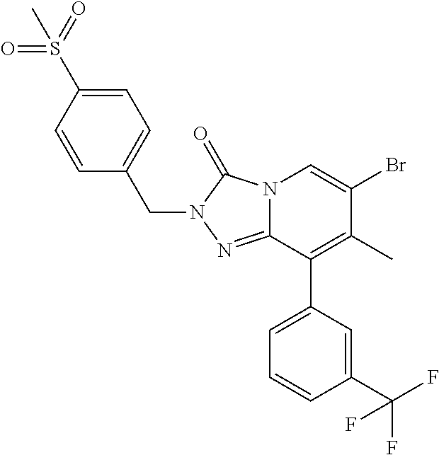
N12C(=NN(CC3=CC=C(S(=O)(=O)C)C=C3)C1=O)C(C1=CC=CC(C(F)(F)F)=C1)=C(C)C(Br)=C2
